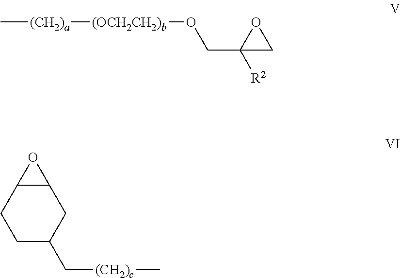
C[(CH2)a][(OCH2CH2)b]OCC1([R2])CO1.C12CCC(C[(CH2)c]C)CC1O2
